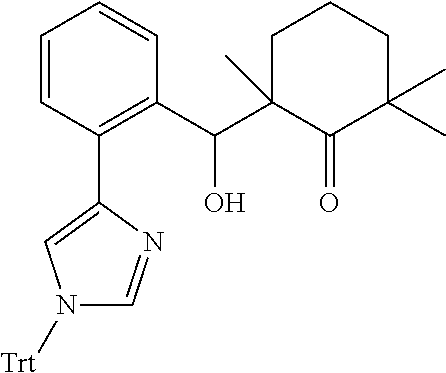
C1=CC(C2=CN([Trt])C=N2)=C(C(C2(C)C(=O)C(C)(C)CCC2)O)C=C1
